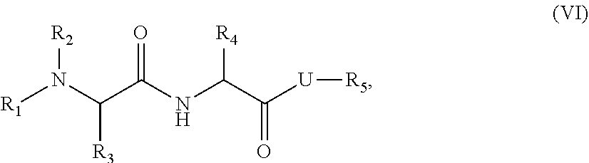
[R1]N(C(C(NC(C([U][R5])=O)[R4])=O)[R3])[R2]
